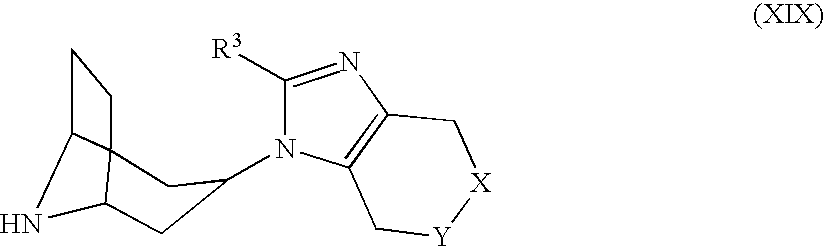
C1([R3])=NC2=C(N1C1CC3NC4C3(CC4)C1)C[Y][X]C2
